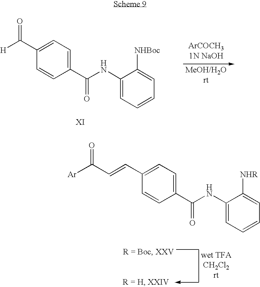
C1(C([H])=O)=CC=C(C(NC2=CC=CC=C2[NHBoc])=O)C=C1.C1(C=CC([Ar])=O)=CC=C(C(NC2=CC=CC=C2[NHR])=O)C=C1
